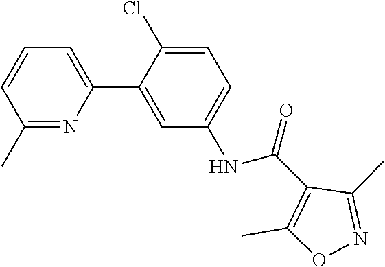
C1(C)=NC(C2=CC(NC(C3=C(C)ON=C3C)=O)=CC=C2Cl)=CC=C1
